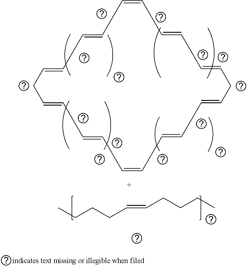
C1C=CCC=CCC=CCC=CCC=CCC=CCC=CCC=CCC=CCC=C1.CCCCC=CCCCC
